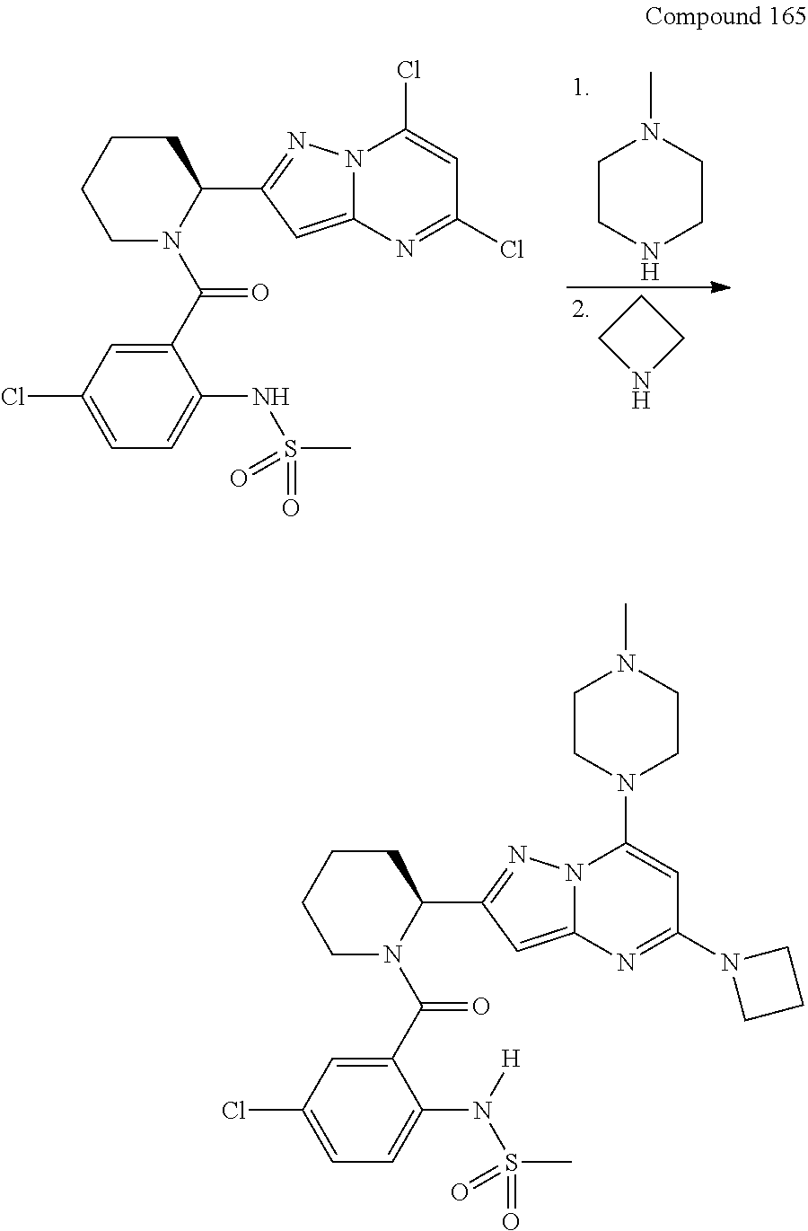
C1CNC1.C1CNCCN1C.C1(C(=O)N2C(C3=NN4C(=C3)N=C(Cl)C=C4Cl)CCCC2)=CC(Cl)=CC=C1NS(=O)(C)=O.C1(C(=O)N2C(C3=NN4C(=C3)N=C(N3CCC3)C=C4N3CCN(C)CC3)CCCC2)=CC(Cl)=CC=C1N(S(=O)(C)=O)[H]
